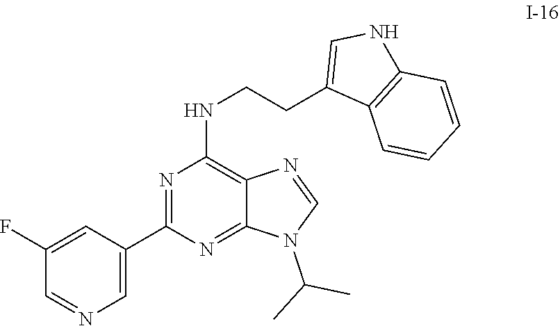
N(CCC1=CNC2=C1C=CC=C2)C1=C2C(=NC(C3=CN=CC(F)=C3)=N1)N(C(C)C)C=N2
